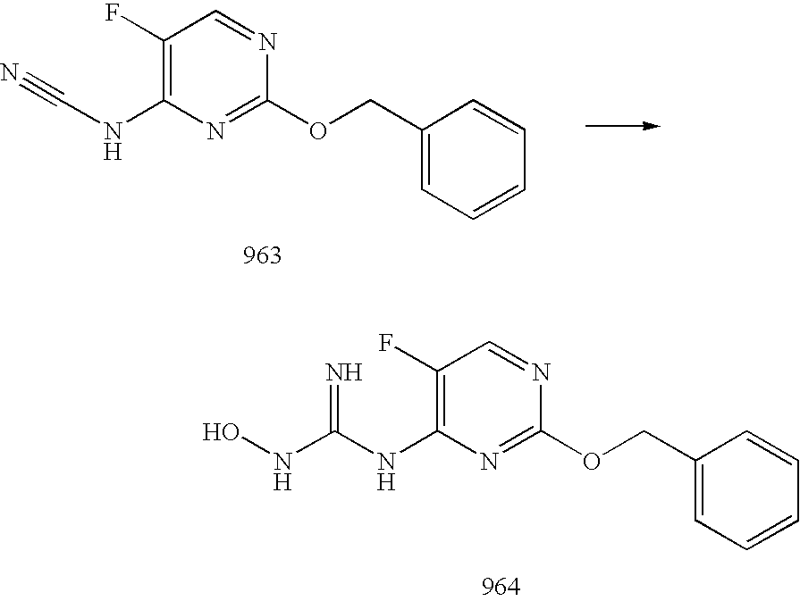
C1(F)=C(NC#N)N=C(OCC2=CC=CC=C2)N=C1.C1(F)=C(NC(=N)NO)N=C(OCC2=CC=CC=C2)N=C1
